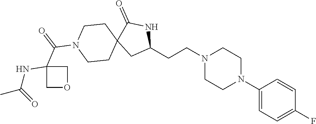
C1(N2CCN(CCC3NC(=O)C4(C3)CCN(C(=O)C3(NC(C)=O)COC3)CC4)CC2)=CC=C(F)C=C1
